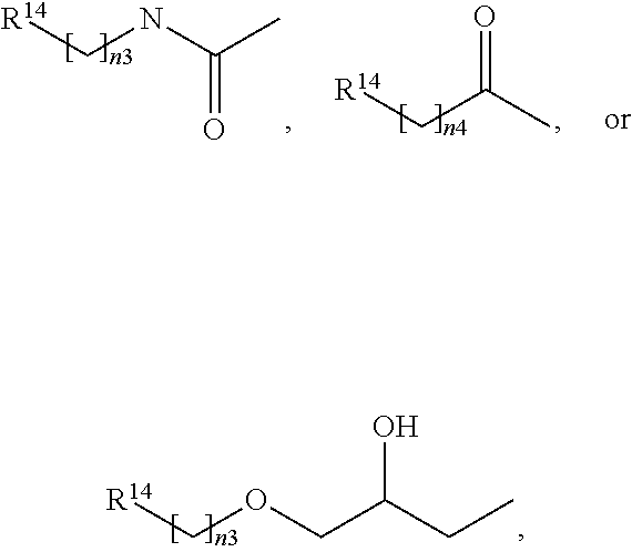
[R14]COCC(CC)O.[R14]CNC(C)=O.[R14]CC(C)=O
